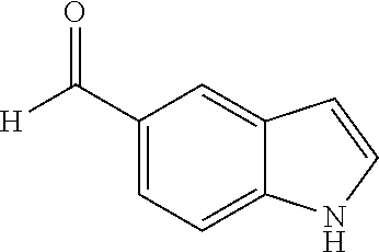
C1=C(C(=O)[H])C=C2C(=C1)NC=C2
